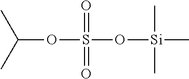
O(S(O[Si](C)(C)C)(=O)=O)C(C)C
